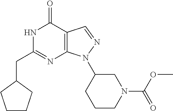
N1C(CC2CCCC2)=NC2=C(C1=O)C=NN2C1CCCN(C(OC)=O)C1
